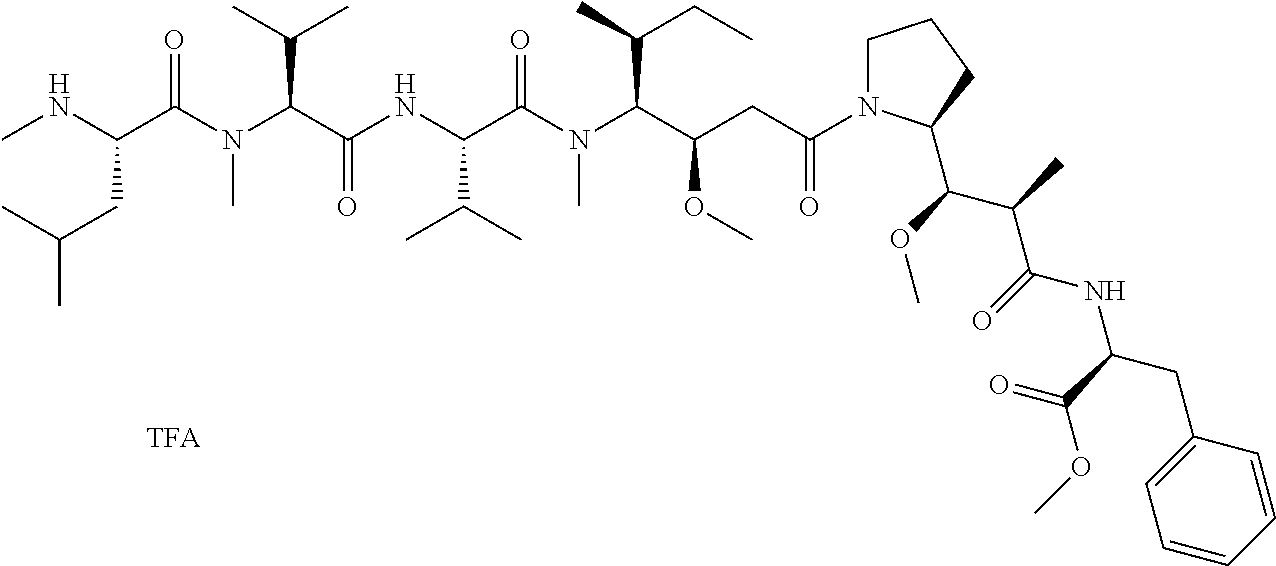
N(C(C(NC(C(N(C(C(CC(N1CCCC1C(C(C)C(NC(CC1=CC=CC=C1)C(=O)OC)=O)OC)=O)OC)C(C)CC)C)=O)C(C)C)=O)C(C)C)(C(C(CC(C)C)NC)=O)C
